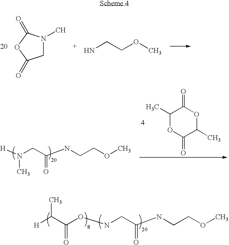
C1N(C)C(=O)OC1=O.NCCOC.[H]N(CC(NCCOC)=O)C.C1(C)OC(=O)C(C)OC1=O.[H]C(C(=O)ONCC(=O)NCCOC)C
